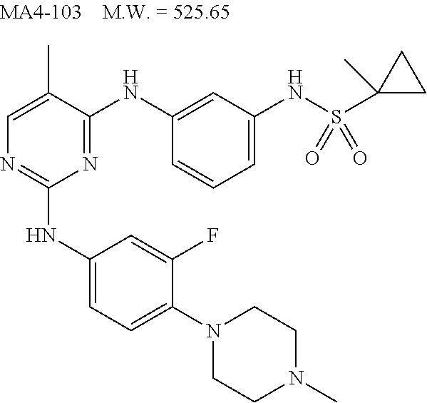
N1=C(NC2=CC(NS(C3(C)CC3)(=O)=O)=CC=C2)C(C)=CN=C1NC1=CC=C(N2CCN(C)CC2)C(F)=C1
